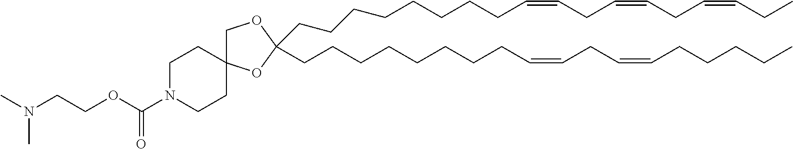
C(CCCCCCCC=CCC=CCC=CCC)C1(CCCCCCCCC=CCC=CCCCCC)OC2(CO1)CCN(C(OCCN(C)C)=O)CC2
